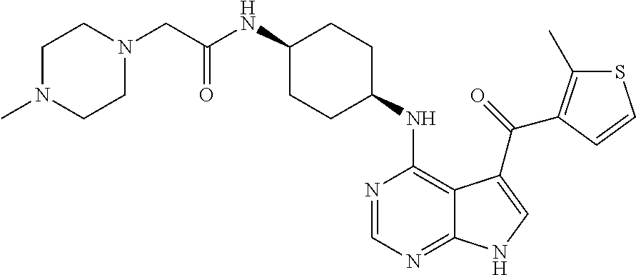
C1(NC(CN2CCN(C)CC2)=O)CCC(NC2=C3C(=NC=N2)NC=C3C(=O)C2=C(C)SC=C2)CC1
